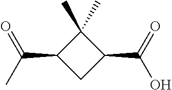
C1(C)(C)C(C(C)=O)CC1C(=O)O
